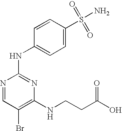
N1=CC(Br)=C(NCCC(O)=O)N=C1NC1=CC=C(S(=O)(=O)N)C=C1
